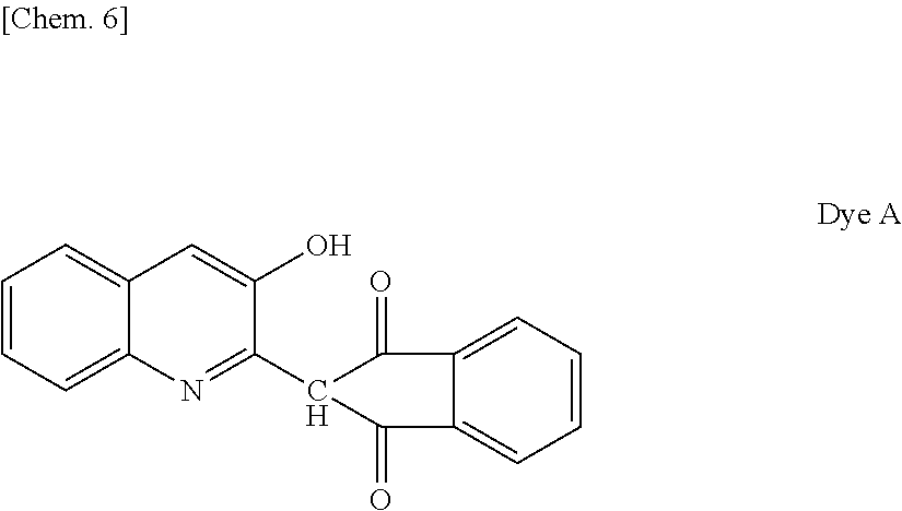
C1=CC=C2C(=C1)C=C(O)C(C1C(=O)C3=CC=CC=C3C1=O)=N2
